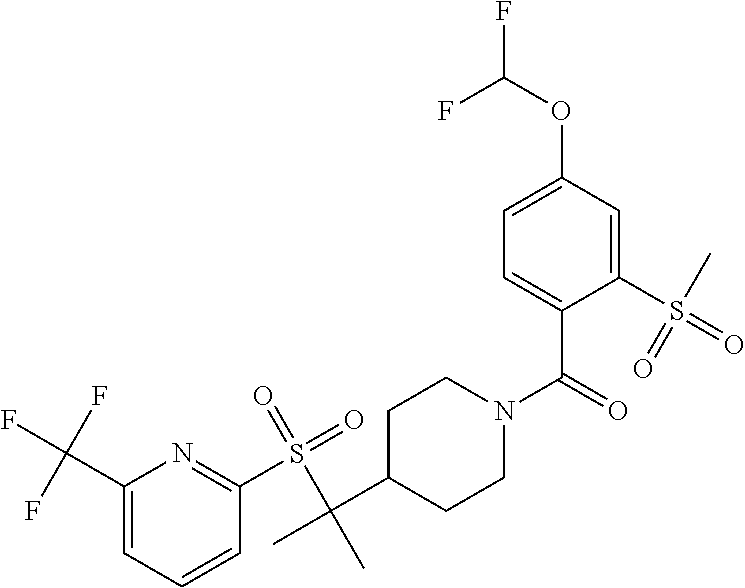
C1(C(F)(F)F)=CC=CC(S(=O)(=O)C(C)(C2CCN(C(C3=CC=C(OC(F)F)C=C3S(=O)(C)=O)=O)CC2)C)=N1
